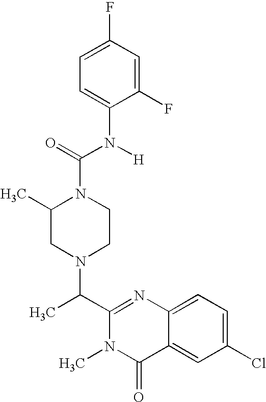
C1=C(N([H])C(=O)N2C(C)CN(C(C3=NC4=CC=C(Cl)C=C4C(=O)N3C)C)CC2)C(F)=CC(F)=C1
